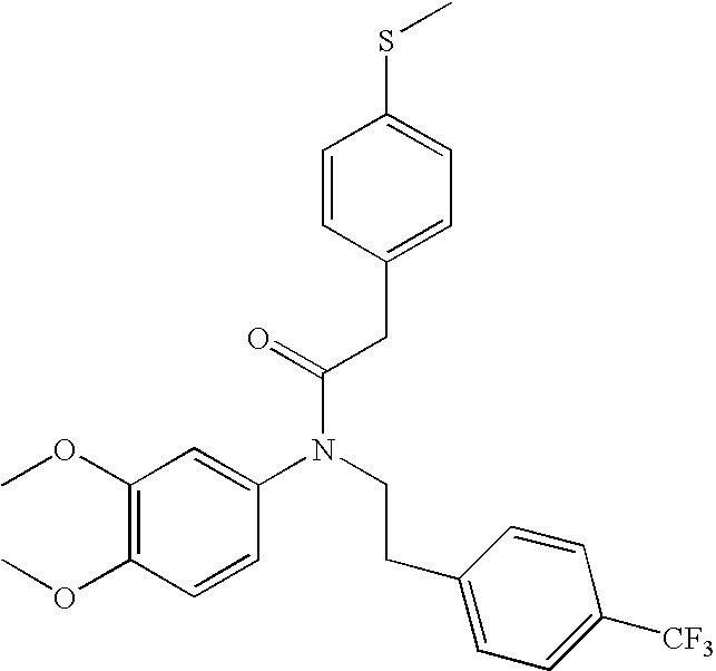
C1(OC)=C(OC)C=CC(N(CCC2=CC=C([CF3])C=C2)C(=O)CC2=CC=C(SC)C=C2)=C1
